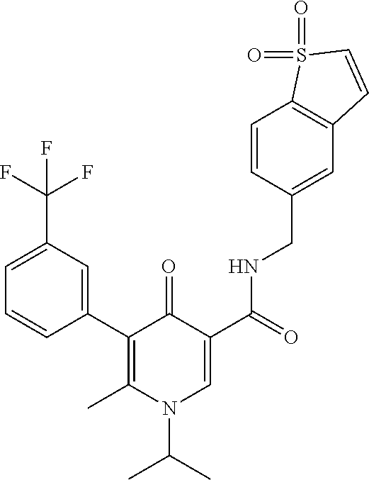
C1(C2=CC(C(F)(F)F)=CC=C2)=C(C)N(C(C)C)C=C(C(=O)NCC2=CC3=C(C=C2)S(=O)(=O)C=C3)C1=O
